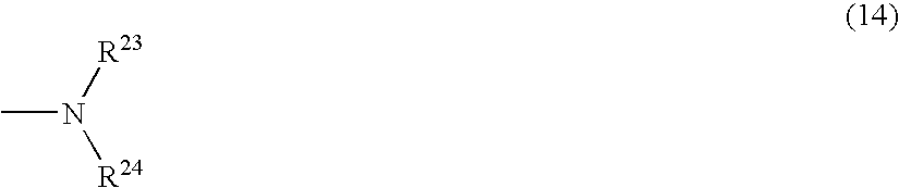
[R23]N([R24])C
